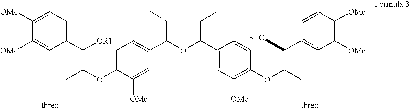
C1=C([OMe])C([OMe])=CC(C(C(OC2=CC=C(C3OC(C4=CC([OMe])=C(OC(C(C5=CC([OMe])=C([OMe])C=C5)[R1O])C)C=C4)C(C)C3C)C=C2[OMe])C)[OR1])=C1
